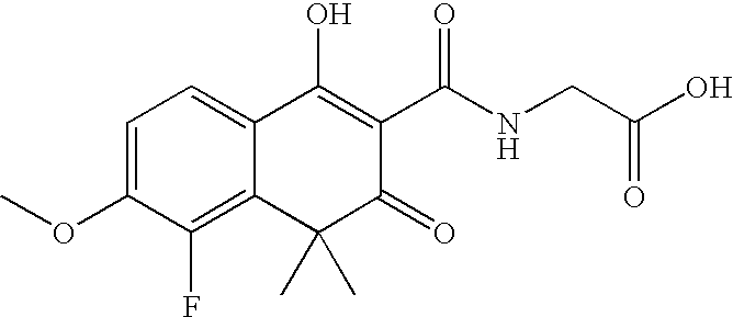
C1=C(OC)C(F)=C2C(=C1)C(O)=C(C(NCC(O)=O)=O)C(=O)C2(C)C
